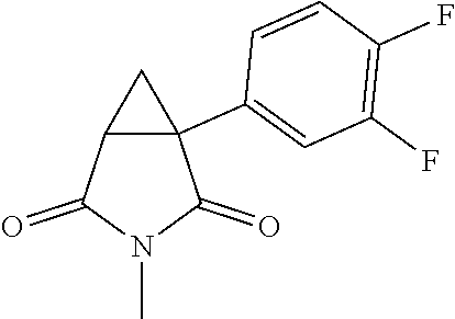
C12C(C3=CC(F)=C(F)C=C3)(C1)C(=O)N(C)C2=O
